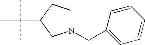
N1(CC2=CC=CC=C2)CCC(C(C)(C)C)C1
